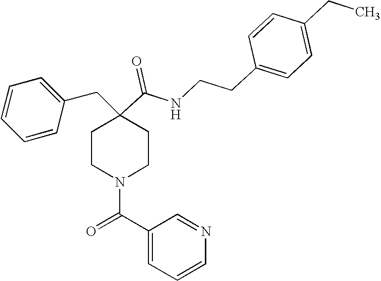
C1=CC=CC(CC2(C(=O)NCCC3=CC=C(CC)C=C3)CCN(C(C3=CC=CN=C3)=O)CC2)=C1
